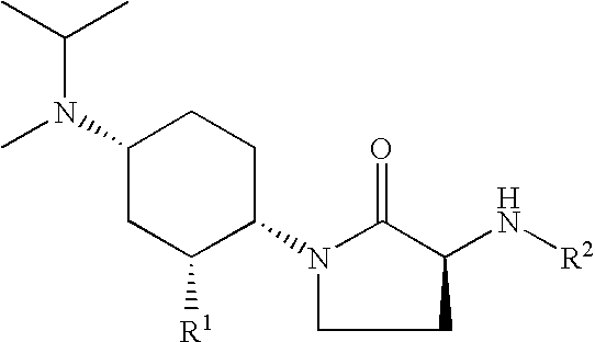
N1(C2CCC(N(C)C(C)C)CC2[R1])CCC(N[R2])C1=O
